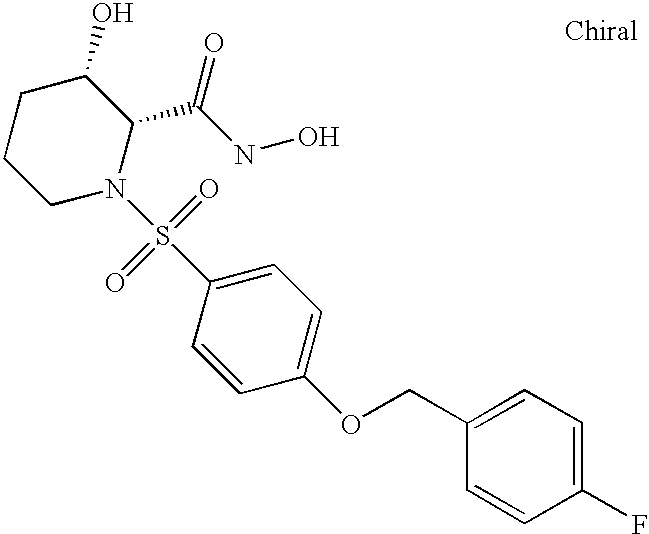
C1CCN(S(C2=CC=C(OCC3=CC=C(F)C=C3)C=C2)(=O)=O)C(C(NO)=O)C1O
